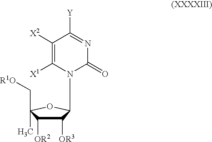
C1([OR3])C([OR2])C(C[R1O])(C)OC1N1C(=O)N=C([Y])C([X2])=C1[X1]
